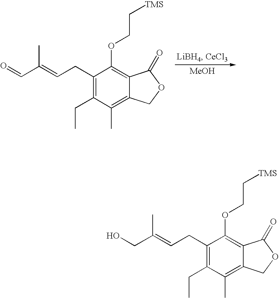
C1(CC=C(C=O)C)=C(CC)C(C)=C2C(=C1OCC[TMS])C(=O)OC2.[MeOH].C1(CC=C(CO)C)=C(CC)C(C)=C2C(=C1OCC[TMS])C(=O)OC2
